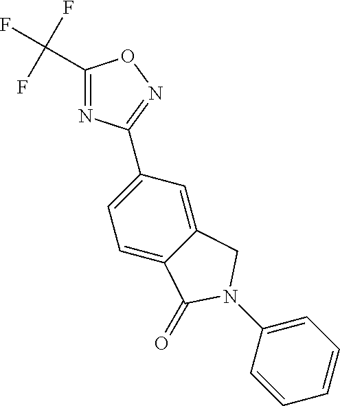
C1(C(F)(F)F)=NC(C2=CC=C3C(=C2)CN(C2=CC=CC=C2)C3=O)=NO1
